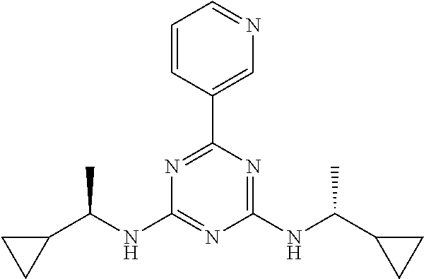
N1=C(C2=CN=CC=C2)N=C(NC(C2CC2)C)N=C1NC(C1CC1)C
